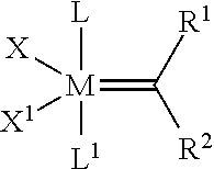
C(=[M]([L])([L1])([X])[X1])([R1])[R2]
